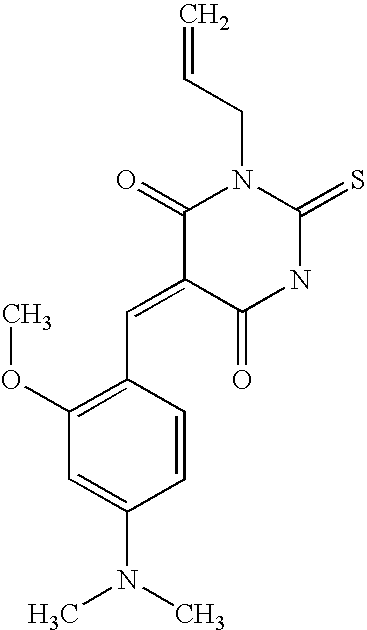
C1(=O)C(=CC2=C(OC)C=C(N(C)C)C=C2)C(=O)NC(=S)N1CC=C
